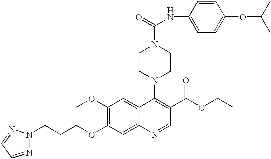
C1(OC)=C(OCCCN2N=CC=N2)C=C2C(=C1)C(N1CCN(C(=O)NC3=CC=C(OC(C)C)C=C3)CC1)=C(C(OCC)=O)C=N2
